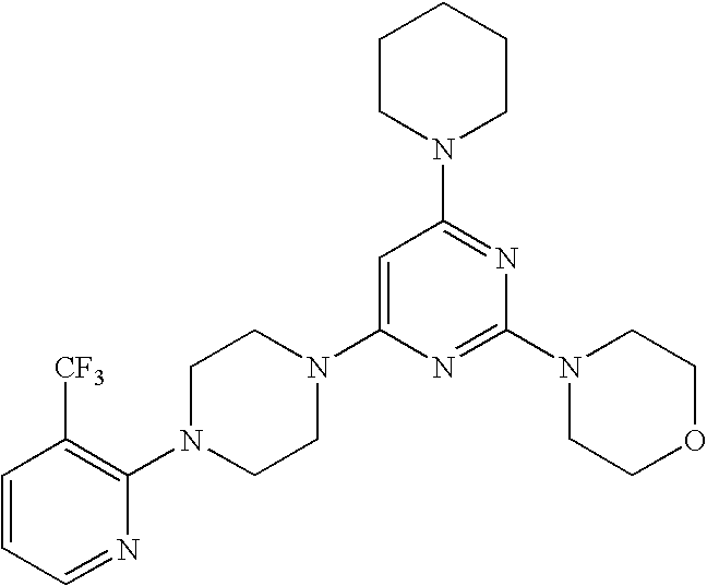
C1=CC=NC(N2CCN(C3=CC(N4CCCCC4)=NC(N4CCOCC4)=N3)CC2)=C1[CF3]
